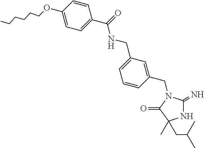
N1C(=N)N(CC2=CC(CNC(=O)C3=CC=C(OCCCCCC)C=C3)=CC=C2)C(=O)C1(C)CC(C)C
